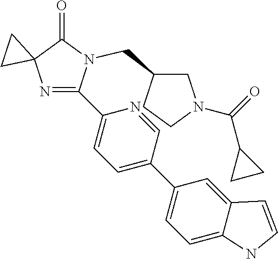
N1=C(C2=CC=C(C3=CC=C4C(=C3)C=CN4)C=N2)N(CC2CN(C(=O)C3CC3)CC2)C(=O)C12CC2
